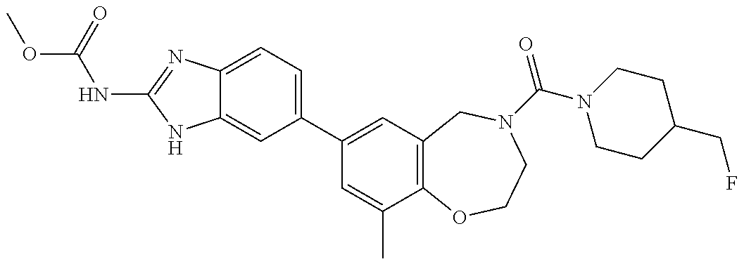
C12=CC=C(C3=CC4=C(C(C)=C3)OCCN(C(=O)N3CCC(CF)CC3)C4)C=C1NC(NC(=O)OC)=N2
